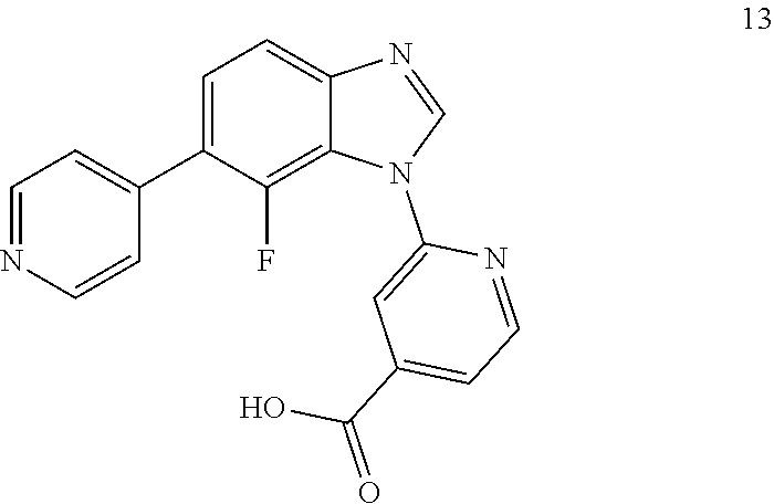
C1=NC=CC(C2=CC=C3C(=C2F)N(C2=CC(C(=O)O)=CC=N2)C=N3)=C1
